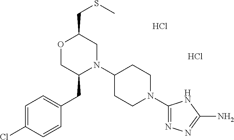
C(C1OCC(CC2=CC=C(Cl)C=C2)N(C2CCN(C3=NN=C(N)N3)CC2)C1)SC.Cl.Cl
